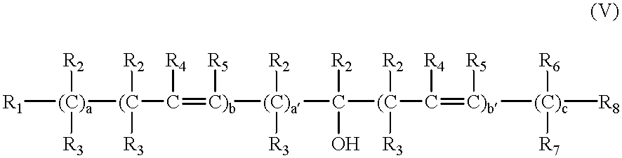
[R1][(C)a]([(C](C(=[C)b]([R5])[(C)a](C([(C](C(=[C)b]([(C)c]([R8])([R6])[R7])[R5])[R4])([R2])[R3])([R2])O)([R2])[R3])[R4])([R3])[R2])([R2])[R3]
